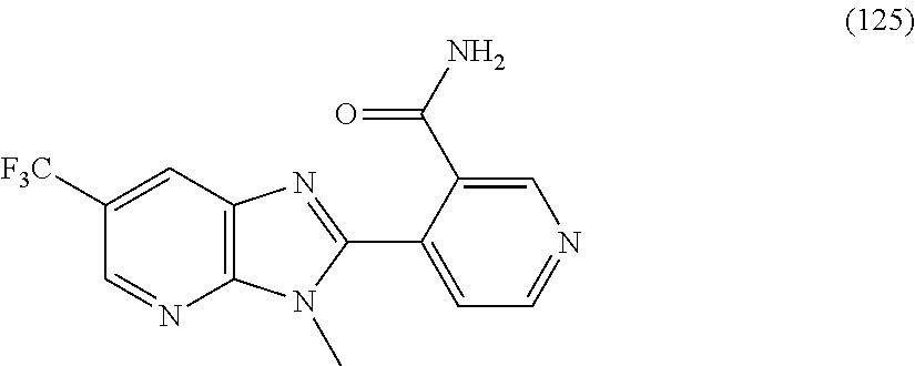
C12=C(C=C([F3C])C=N1)N=C(C1=CC=NC=C1C(N)=O)N2C
